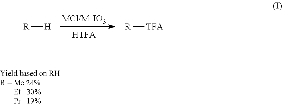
[HTFA].[R][H].[R][TFA]
